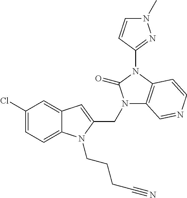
C12=CC(Cl)=CC=C1N(CCCC#N)C(CN1C3=C(N(C4=NN(C)C=C4)C1=O)C=CN=C3)=C2
